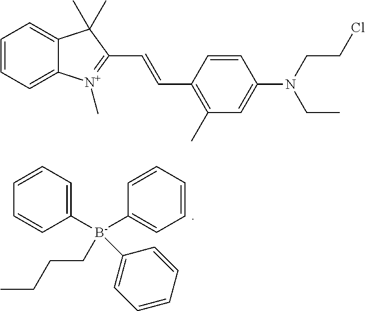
C1([B-](C2=CC=CC=C2)(C2=CC=CC=C2)CCCC)=CC=CC=C1.C1=CC=C2C(=C1)C(C)(C)C(C=CC1=C(C)C=C(N(CCCl)CC)C=C1)=[N+]2C
